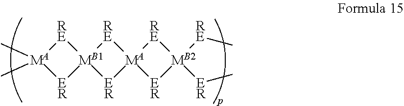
[RE]1[MA](C)(C)[ER][MB1]12[ER][MA]1([RE]2)[ER][MB2]([ER]C)([RE]C)[RE]1
